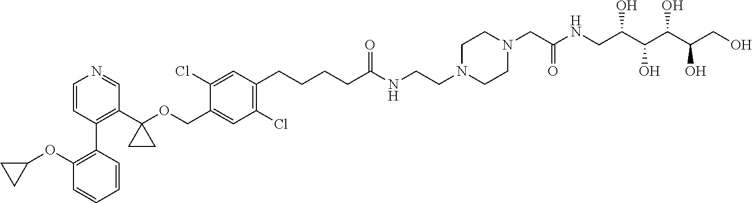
C1=CC(C2=C(OC3CC3)C=CC=C2)=C(C2(OCC3=CC(Cl)=C(CCCCC(NCCN4CCN(CC(NCC(C(C(C(CO)O)O)O)O)=O)CC4)=O)C=C3Cl)CC2)C=N1
